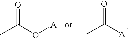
CC(O[A])=O.CC([A])=O
